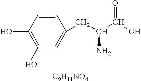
C1=CC(O)=C(O)C=C1CC(C(O)=O)N.[C9H11NO4]
